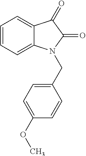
C1=CC=C2C(=C1)C(=O)C(=O)N2CC1=CC=C(OC)C=C1
